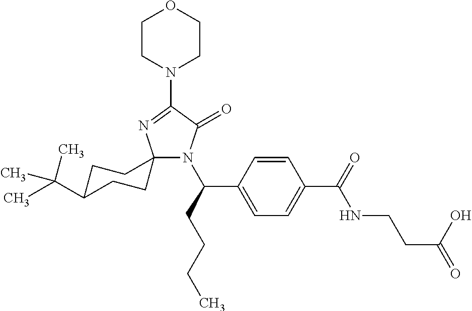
C12(N(C(C3=CC=C(C(=O)NCCC(=O)O)C=C3)CCCC)C(=O)C(N3CCOCC3)=N1)CCC(C(C)(C)C)CC2
